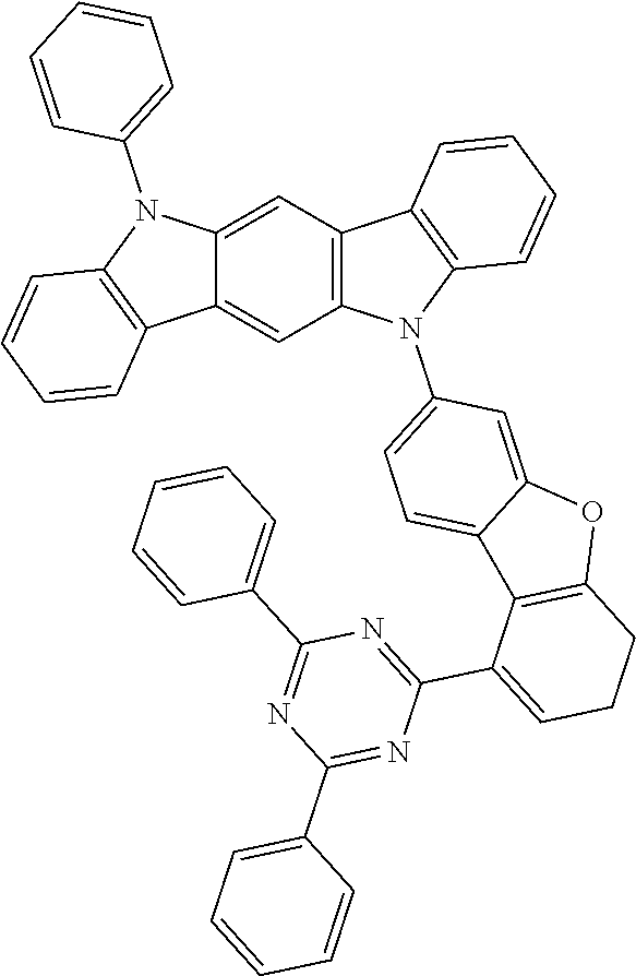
C12=CC3=C(C=C1C1=C(N2C2=CC=CC=C2)C=CC=C1)N(C1=CC=C2C(=C1)OC1=C2C(C2=NC(C4=CC=CC=C4)=NC(C4=CC=CC=C4)=N2)=CCC1)C1=C3C=CC=C1
